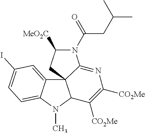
C12=CC(I)=CC=C1N(C)C1C23CC([MeO2C])N(C(=O)CC(C)C)C3=NC([CO2Me])=C1[CO2Me]
